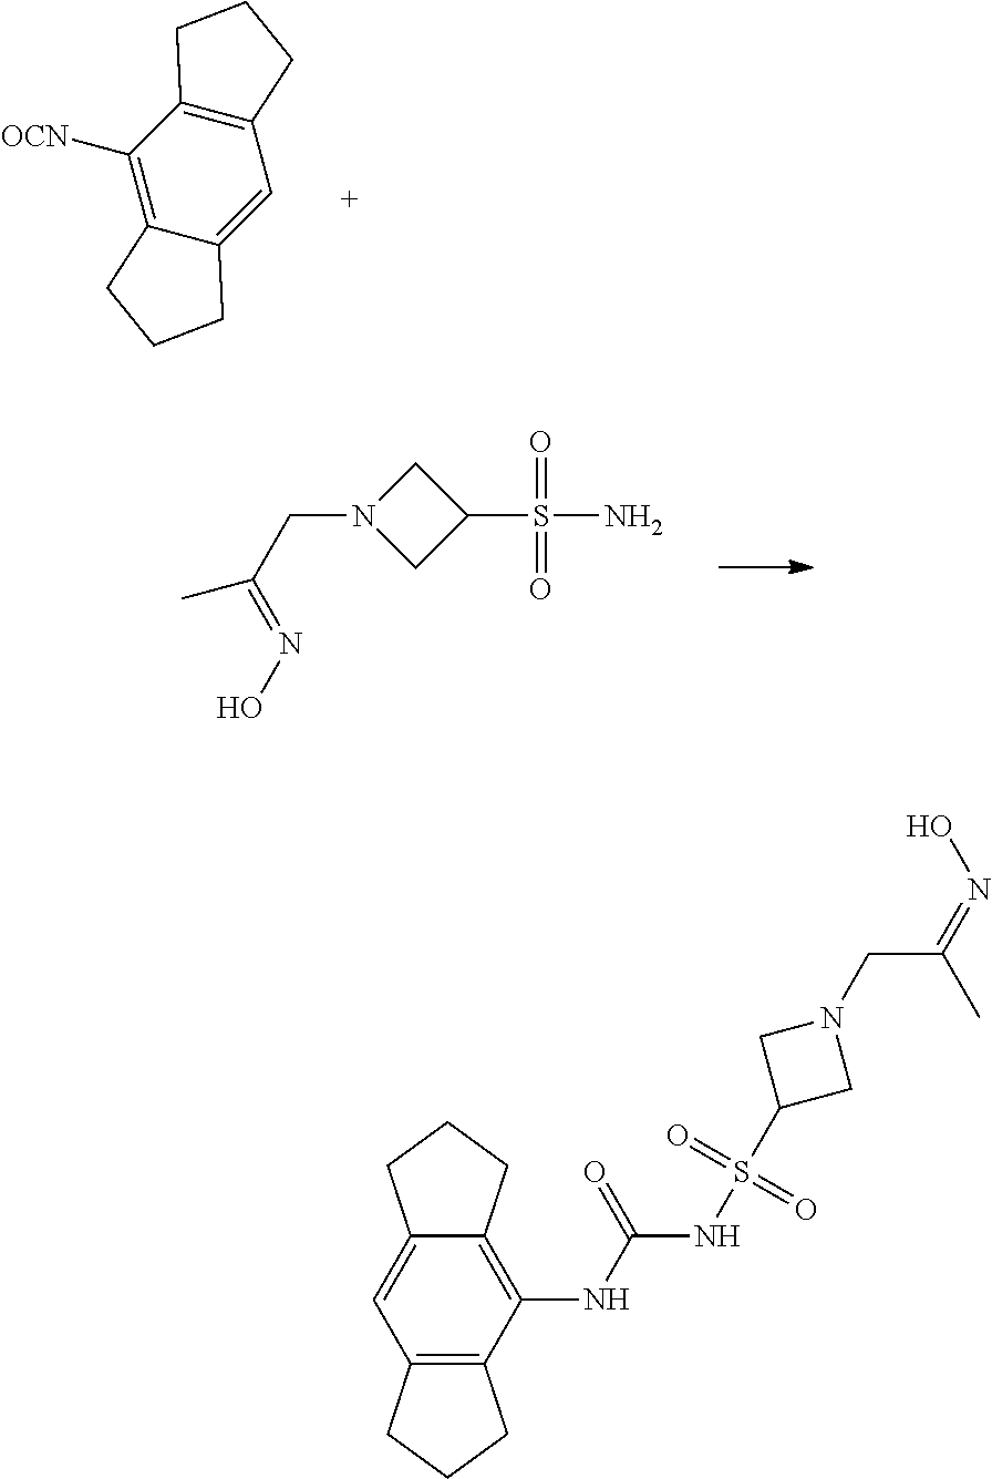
C1=C2C(=C([OCN])C3=C1CCC3)CCC2.ON=C(C)CN1CC(S(=O)(=O)N)C1.C12=C(NC(=O)NS(=O)(=O)C3CN(CC(=NO)C)C3)C3=C(C=C1CCC2)CCC3
